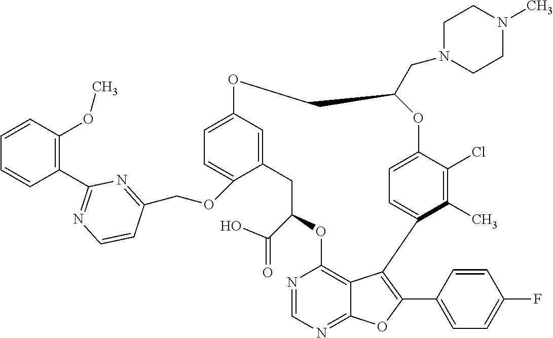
C12=CC(=CC=C1OCC1=NC(C3=C(OC)C=CC=C3)=NC=C1)OCC(CN1CCN(C)CC1)OC1=CC=C(C3=C(C4=CC=C(F)C=C4)OC4=NC=NC(=C43)OC(C(=O)O)C2)C(C)=C1Cl
